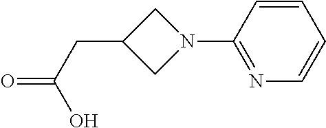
N1(C2=NC=CC=C2)CC(CC(O)=O)C1
